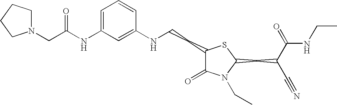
C1=C(NC(CN2CCCC2)=O)C=C(NCCC2C(=O)N(CC)C(CC(C#N)C(=O)NCC)S2)C=C1
